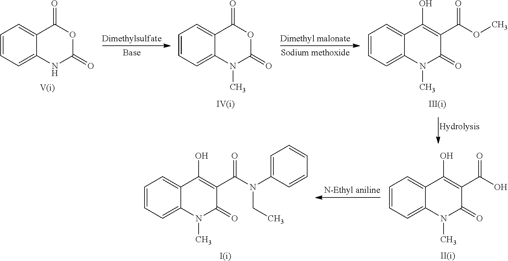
C1=CC=C2C(=C1)C(=O)OC(=O)N2.[V].C1=CC=C2C(=C1)C(=O)OC(=O)N2C.[IV(i)].C1=CC=C2C(=C1)C(O)=C(C(OC)=O)C(=O)N2C.[III(i)].C1=CC=C2C(=C1)C(O)=C(C(O)=O)C(=O)N2C.[II(i)].C1=CC=C2C(=C1)C(O)=C(C(N(C1=CC=CC=C1)CC)=O)C(=O)N2C.I
